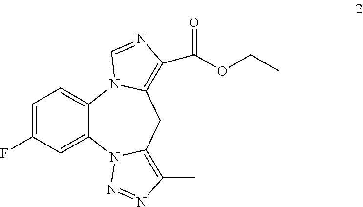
C1=C(F)C=C2C(=C1)N1C(=C(C(=O)OCC)N=C1)CC1=C(C)N=NN21
